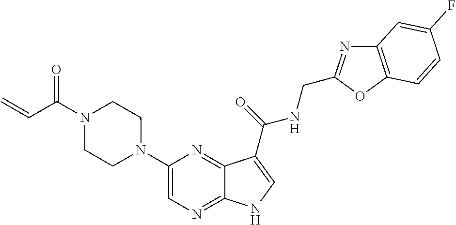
C1(N2CCN(C(C=C)=O)CC2)=CN=C2C(=N1)C(C(=O)NCC1=NC3=C(O1)C=CC(F)=C3)=CN2
